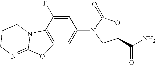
C12=C(C(F)=CC(N3C(=O)OC(C(N)=O)C3)=C1)N1C(=NCCC1)O2
